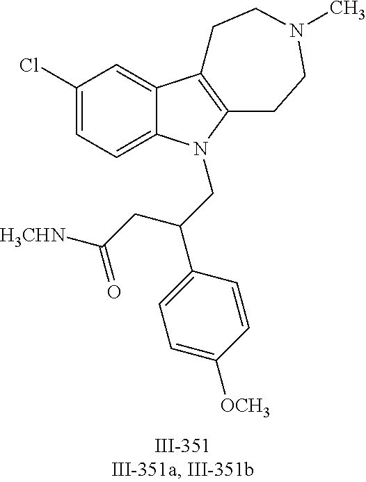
C12=CC(Cl)=CC=C1N(CC(C1=CC=C([OCH3])C=C1)CC([NHCH3])=O)C1=C2CCN(C)CC1
